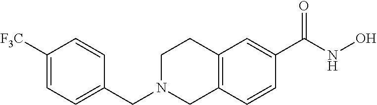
C1(CN2CC3=C(CC2)C=C(C(=O)NO)C=C3)=CC=C([F3C])C=C1
